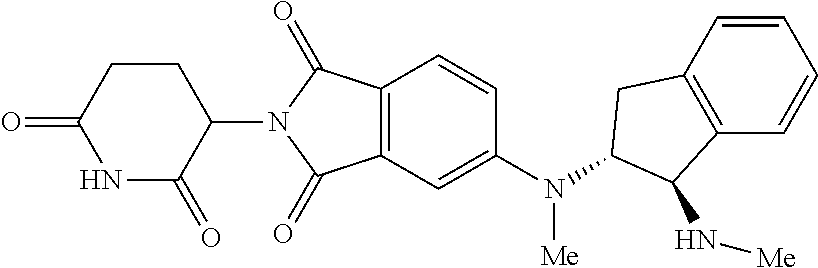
C1=CC2=C(C=C1N([Me])C1CC3=C(C=CC=C3)C1N[Me])C(=O)N(C1C(=O)NC(=O)CC1)C2=O
